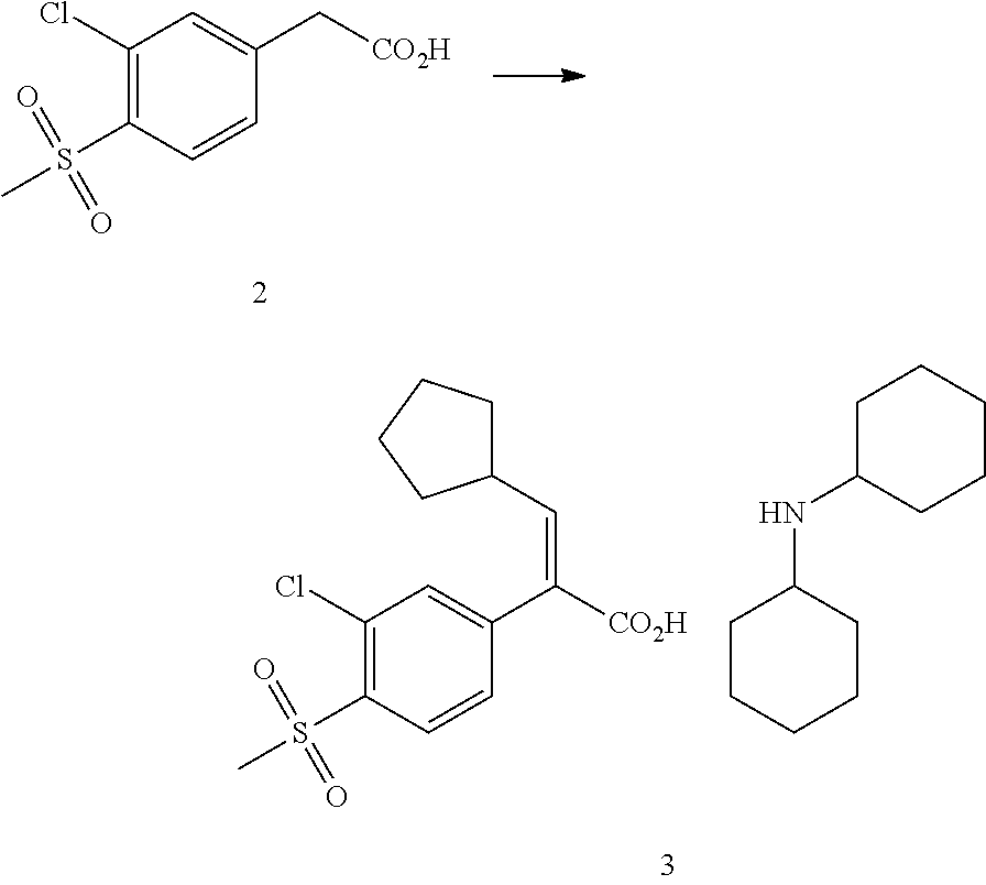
C1(Cl)=C(S(C)(=O)=O)C=CC(C[CO2H])=C1.C1(C=C([CO2H])C2=CC(Cl)=C(S(C)(=O)=O)C=C2)CCCC1.N(C1CCCCC1)C1CCCCC1
